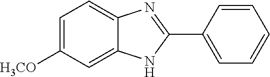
C1=C([OCH3])C=C2C(=C1)N=C(C1=CC=CC=C1)N2
